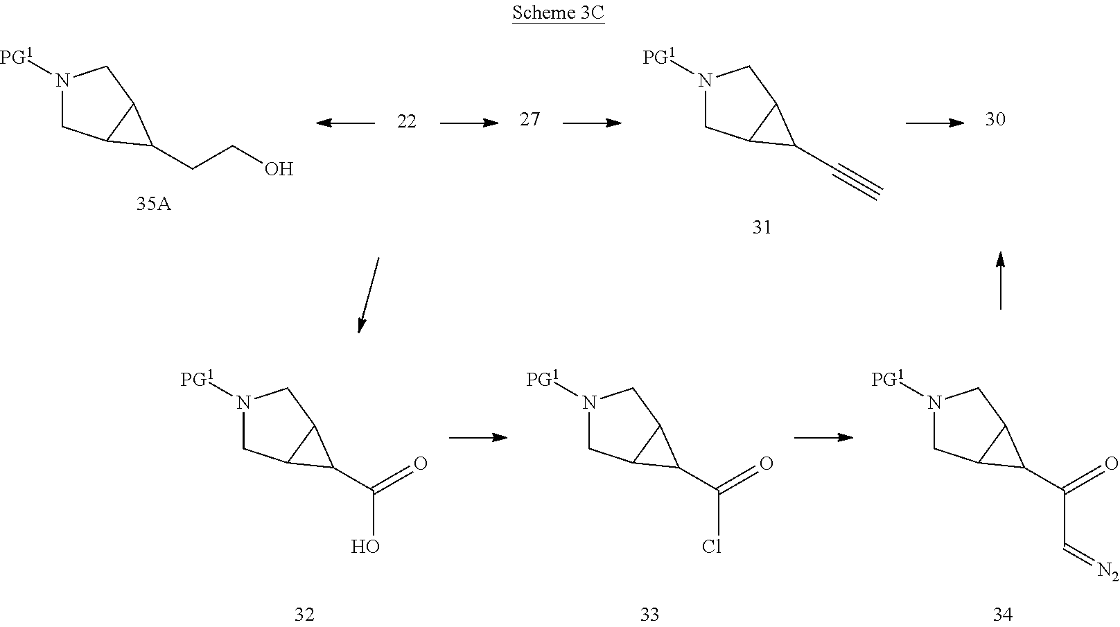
N1([PG1])CC2C(C1)C2CCO.N1([PG1])CC2C(C1)C2C#C.N1([PG1])CC2C(C1)C2C(=O)C=[N2].N1([PG1])CC2C(C1)C2C(=O)O.N1([PG1])CC2C(C1)C2C(=O)Cl
